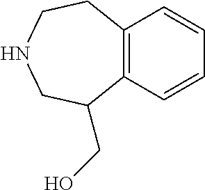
C12=C(C=CC=C1)C(CO)CNCC2
